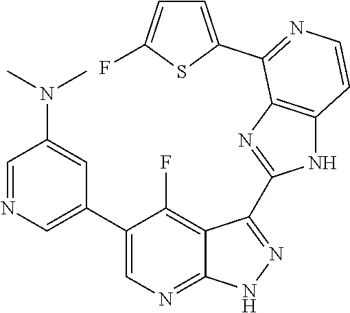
C1=NC=C(C2=CN=C3C(=C2F)C(C2=NC4=C(N2)C=CN=C4C2=CC=C(F)S2)=N[N H]3)C=C1N(C)C
